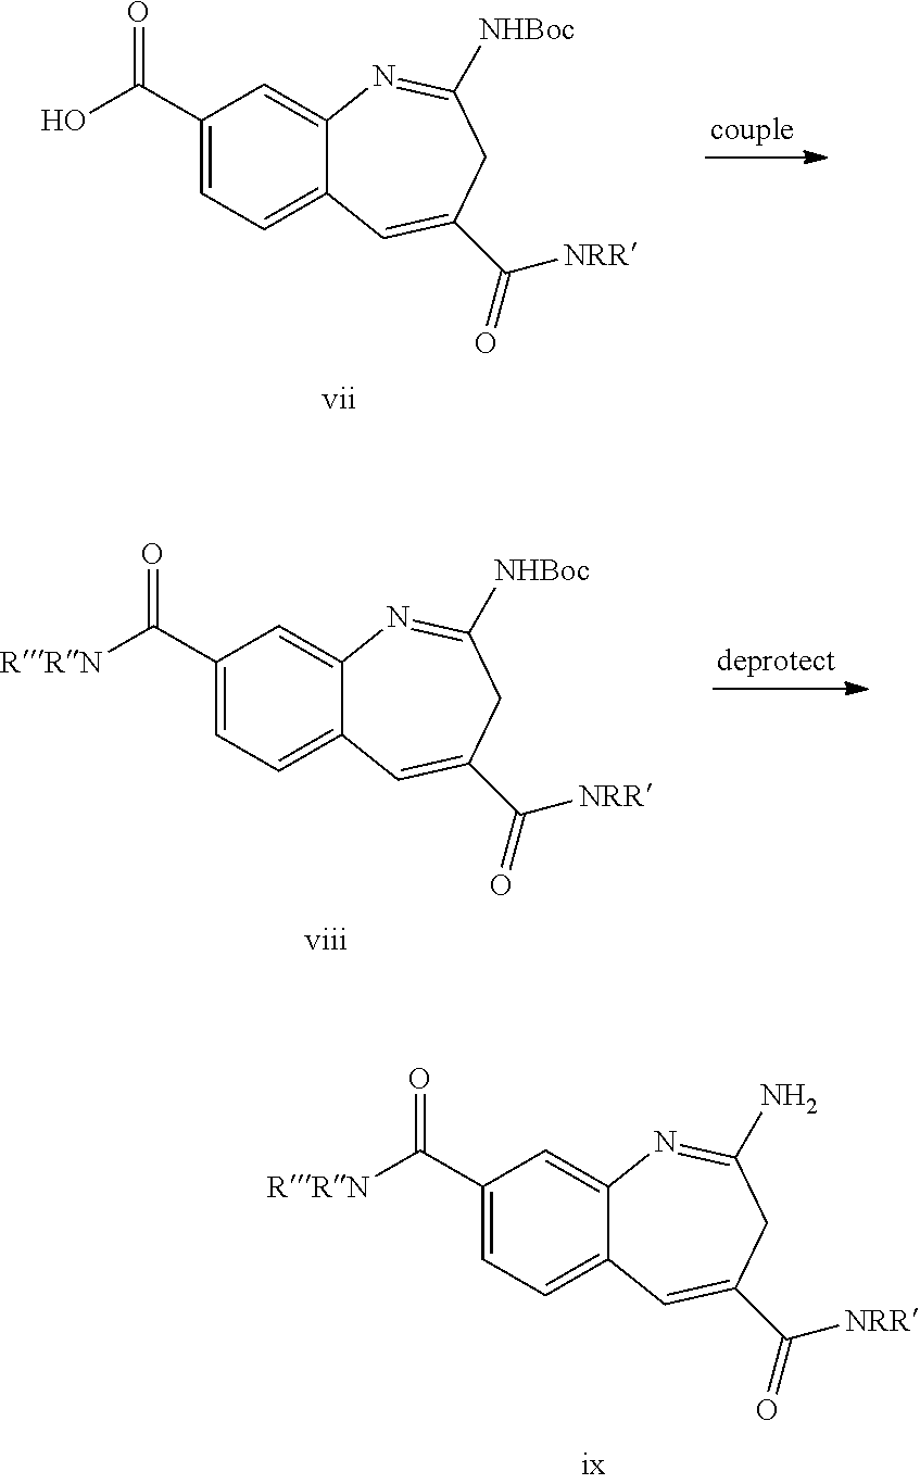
C1(C(O)=O)=CC=C2C(=C1)N=C([NHBoc])CC(C(=O)[NRR])=C2.C1(C([RRN])=O)=CC=C2C(=C1)N=C([NHBoc])CC(C(=O)[NRR])=C2.C1(C([RRN])=O)=CC=C2C(=C1)N=C(N)CC(C(=O)[NRR])=C2
